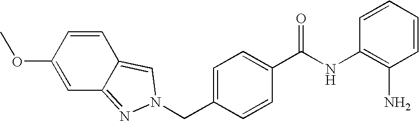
C(C1=CC=C(C(NC2=C(N)C=CC=C2)=O)C=C1)N1N=C2C=C(OC)C=CC2=C1
